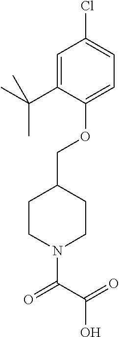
O(C1=CC=C(Cl)C=C1C(C)(C)C)CC1CCN(C(C(=O)O)=O)CC1
